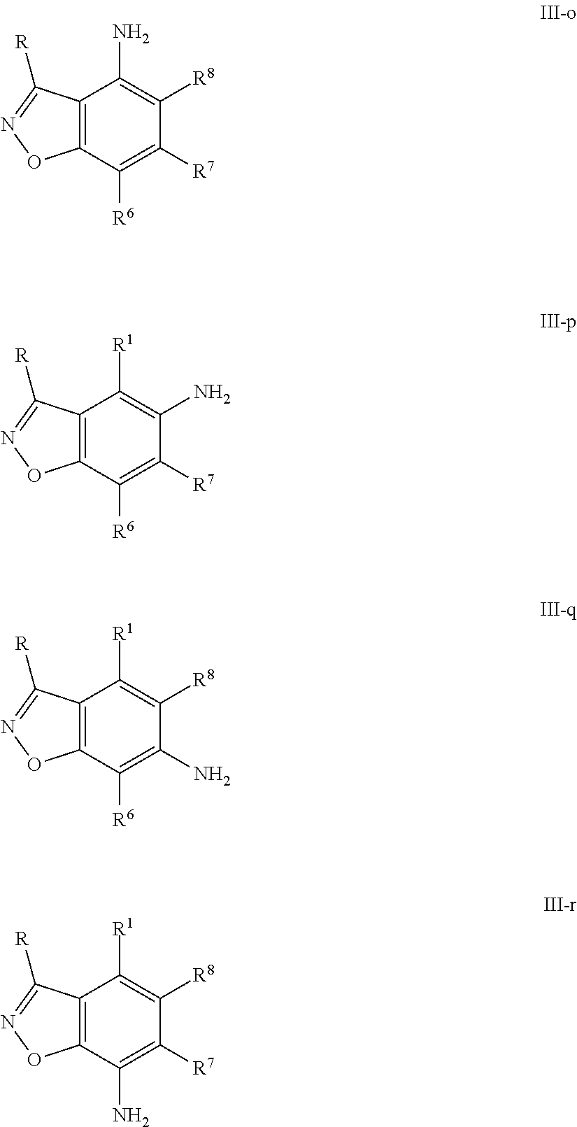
C12=C(C([R6])=C([R7])C([R8])=C1N)ON=C2[R].C12=C(C([R6])=C([R7])C(N)=C1[R1])ON=C2[R].C12=C(C([R6])=C(N)C([R8])=C1[R1])ON=C2[R].C12=C(C(N)=C([R7])C([R8])=C1[R1])ON=C2[R]
